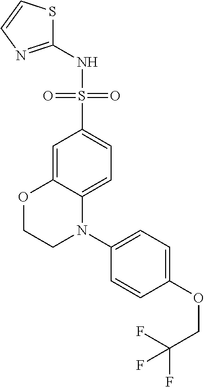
C1=C2C(=CC=C1S(NC1=NC=CS1)(=O)=O)N(C1=CC=C(OCC(F)(F)F)C=C1)CCO2
